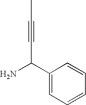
NC(C#CC)C1=CC=CC=C1
